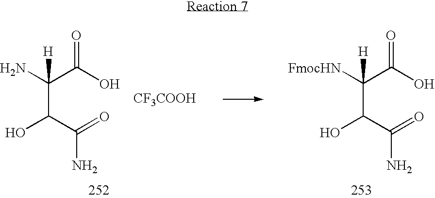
NC(C(O)=O)(C(C(=O)N)O)[H].[CF3COOH].[FmocHN]C(C(O)=O)(C(C(=O)N)O)[H]
